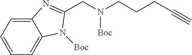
C12=CC=CC=C1N([Boc])C(CN(CCCC#C)[Boc])=N2
